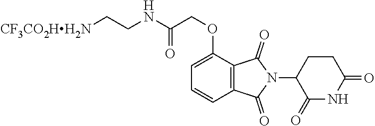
N(C(=O)COC1=CC=CC2=C1C(=O)N(C1C(=O)NC(=O)CC1)C2=O)CC[CF3CO2HH2N]
